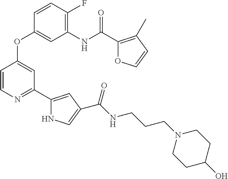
C1(F)=C(NC(C2=C(C)C=CO2)=O)C=C(OC2=CC(C3=CC(C(NCCCN4CCC(O)CC4)=O)=CN3)=NC=C2)C=C1
